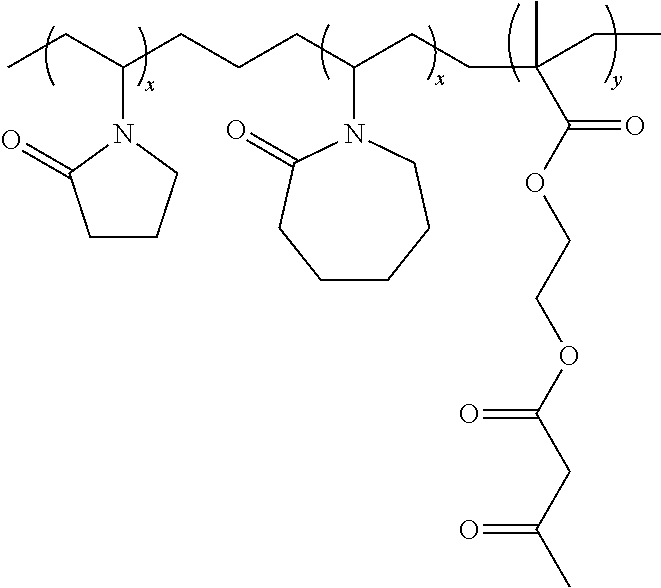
C1CCN(C(CC)CCCC(CCC(C)(C(OCCOC(CC(C)=O)=O)=O)CC)N2CCCCCC2=O)C1=O
